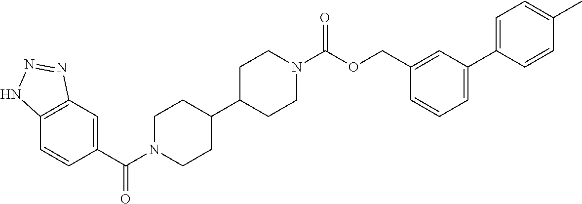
C12=C(C=C(C(N3CCC(C4CCN(C(OCC5=CC(C6=CC=C(C)C=C6)=CC=C5)=O)CC4)CC3)=O)C=C1)N=NN2
